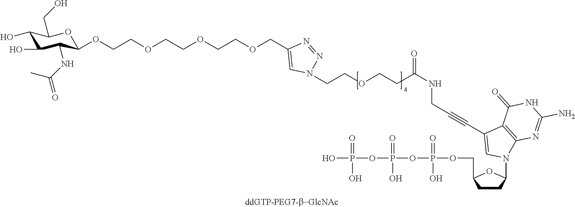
OP(O)(=O)OP(=O)(OP(=O)(OCC1CCC(N2C3=C(C(C#CCNC(CCOCCN4N=NC(COCCOCCOCCOC5OC(CO)C(O)C(O)C5NC(C)=O)=C4)=O)=C2)C(=O)NC(N)=N3)O1)O)O
